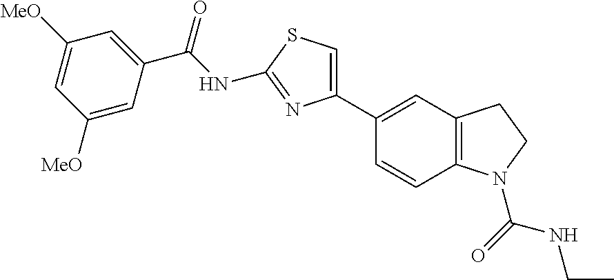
C(NC1=NC(C2=CC3=C(C=C2)N(C(=O)NCC)CC3)=CS1)(=O)C1=CC([MeO])=CC([MeO])=C1
